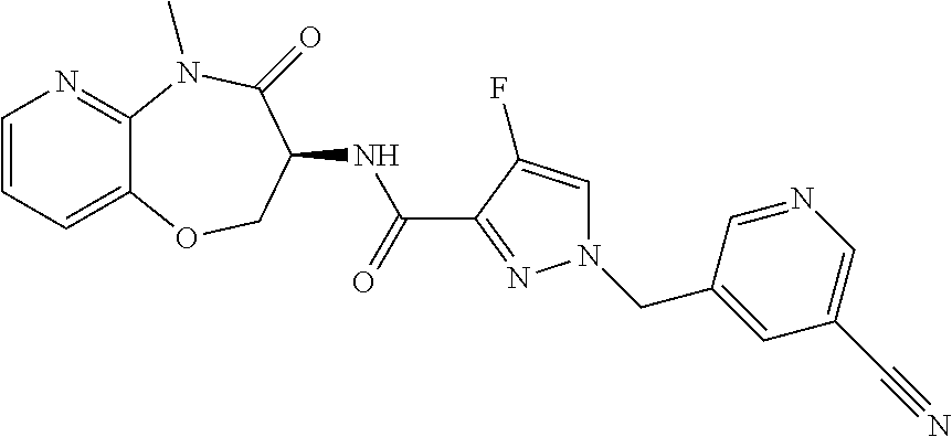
C1=CC=C2C(=N1)N(C)C(=O)C(NC(C1=NN(CC3=CC(C#N)=CN=C3)C=C1F)=O)CO2
